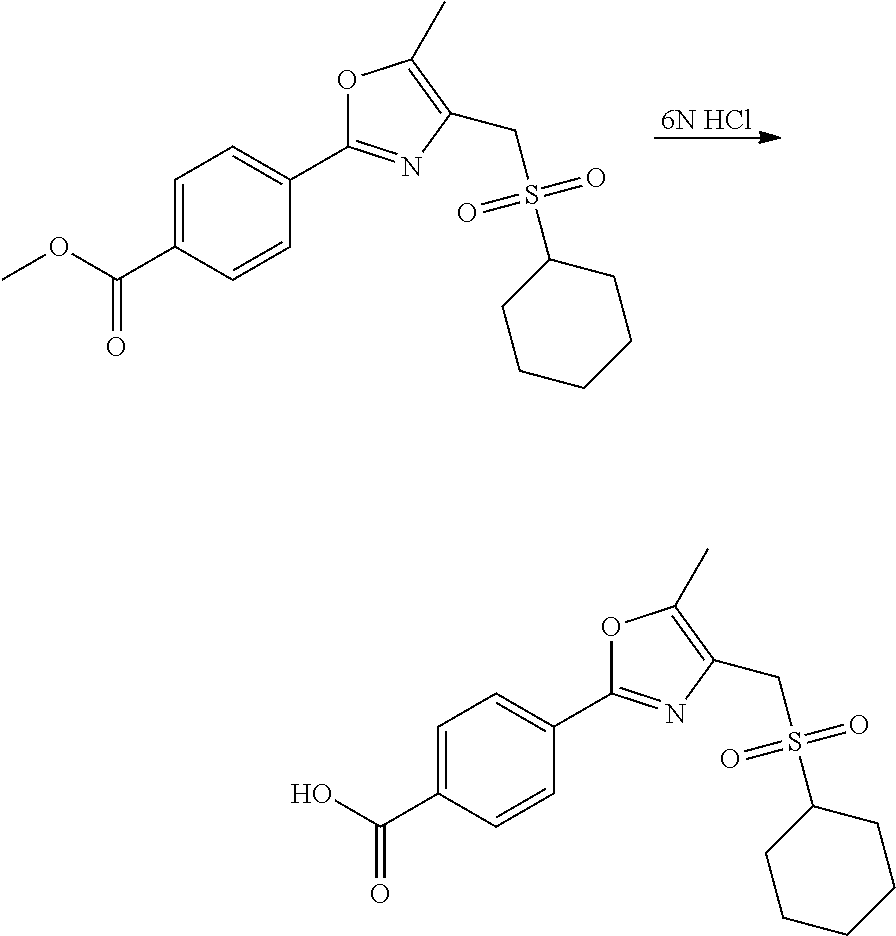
[6N HCl].COC(C1=CC=C(C2=NC(CS(C3CCCCC3)(=O)=O)=C(C)O2)C=C1)=O.OC(C1=CC=C(C2=NC(CS(C3CCCCC3)(=O)=O)=C(C)O2)C=C1)=O
